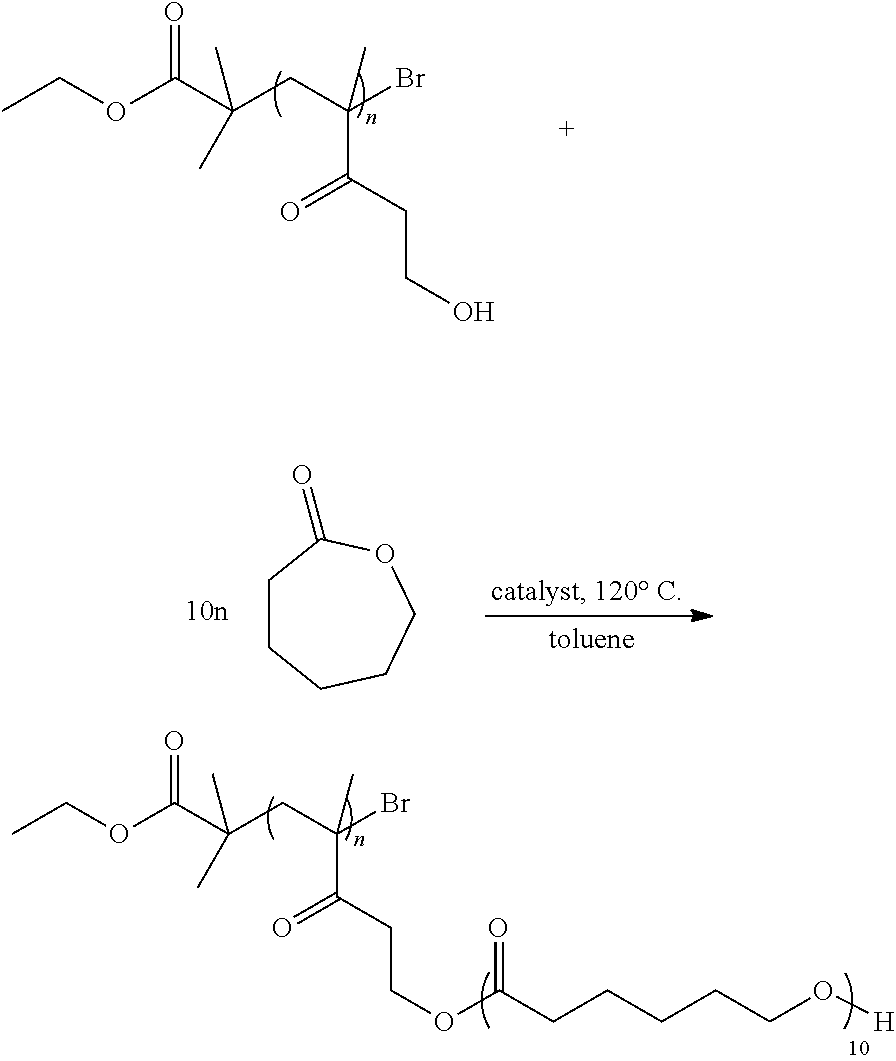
CCOC(C(C)(C)CC(Br)(C(CCO)=O)C)=O.C1CCCCOC1=O.CCOC(C(C)(C)CC(Br)(C(CCOC(CCCCCO[H])=O)=O)C)=O
